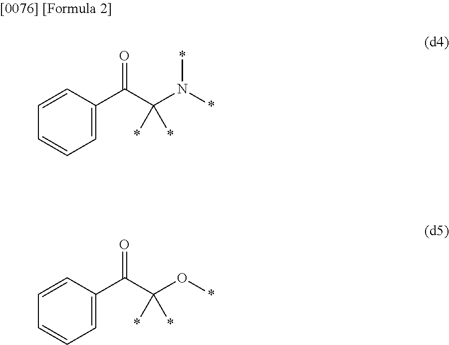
C1=CC(C(C(N(*)*)(*)*)=O)=CC=C1.C1=CC(C(C(O*)(*)*)=O)=CC=C1
